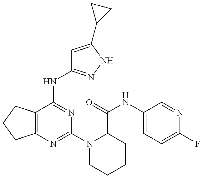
C12=C(C(NC3=NNC(C4CC4)=C3)=NC(N3CCCCC3C(=O)NC3=CC=C(F)N=C3)=N1)CCC2
